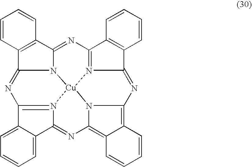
N12C3=NC4=N5C(=NC6=C7C(=C8N6[Cu]15N1=C(C5=CC=CC=C5C1=N8)N=C2C1=C3C=CC=C1)C=CC=C7)C1=C4C=CC=C1
